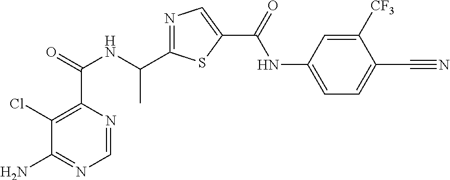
N1=C(C(NC(C2=C(Cl)C(N)=NC=N2)=O)C)SC(C(=O)NC2=CC=C(C#N)C([CF3])=C2)=C1
